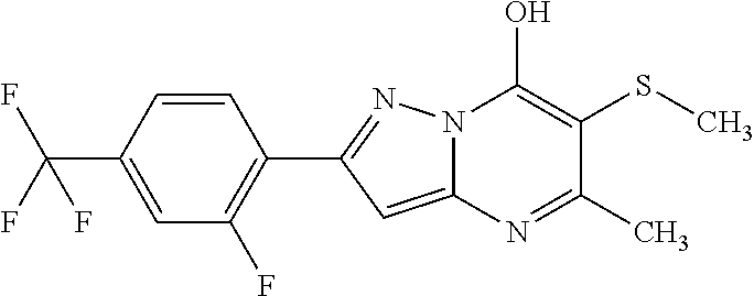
C12=CC(C3=C(F)C=C(C(F)(F)F)C=C3)=NN1C(O)=C(SC)C(C)=N2
